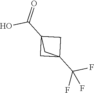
C12(C(F)(F)F)CC(C(O)=O)(C1)C2
